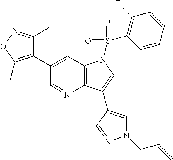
C12=C(C=C(C3=C(C)ON=C3C)C=N1)N(S(=O)(=O)C1=C(F)C=CC=C1)C=C2C1=CN(CC=C)N=C1
